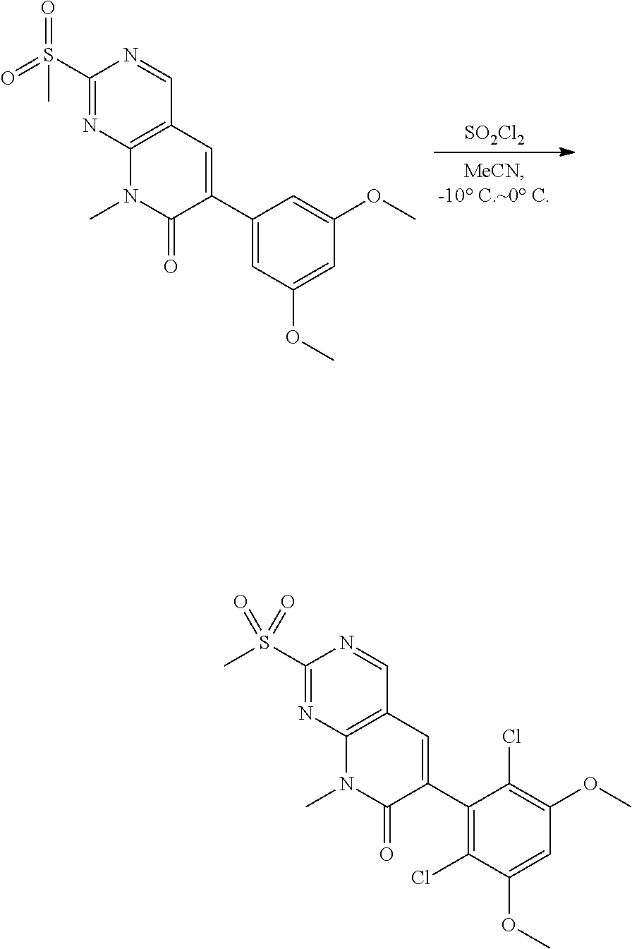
[SO2Cl2].C1(S(=O)(=O)C)=NC2=C(C=N1)C=C(C1=CC(OC)=CC(OC)=C1)C(=O)N2C.C1(S(=O)(=O)C)=NC2=C(C=N1)C=C(C1=C(Cl)C(OC)=CC(OC)=C1Cl)C(=O)N2C
